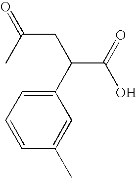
O=C(CC(C(=O)O)C1=CC=CC(C)=C1)C
